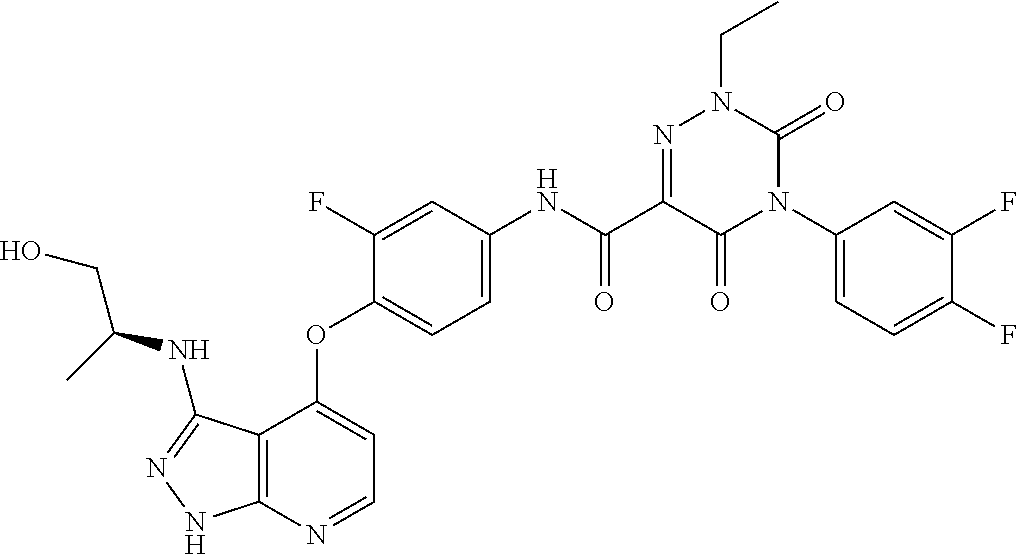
C12=C(N=CC=C1OC1=CC=C(NC(C3=NN(CC)C(=O)N(C4=CC=C(F)C(F)=C4)C3=O)=O)C=C1F)NN=C2NC(CO)C
